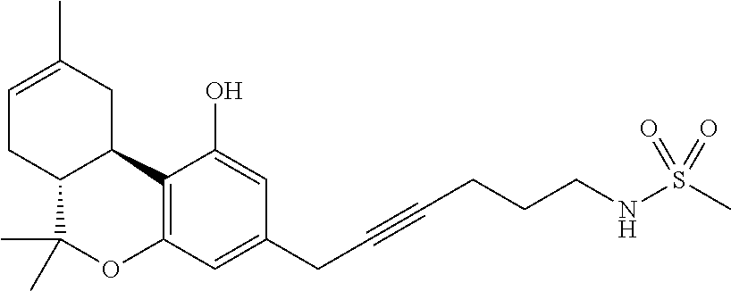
C12=C(C=C(CC#CCCCNS(C)(=O)=O)C=C1O)OC(C)(C)C1C2CC(C)=CC1
